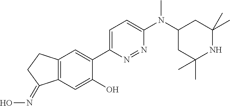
C12=C(C=C(O)C(C3=CC=C(N(C4CC(C)(C)NC(C)(C)C4)C)N=N3)=C1)C(=NO)CC2
